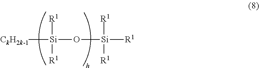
[CkH2k-1][Si](O[Si]([R1])([R1])[R1])([R1])[R1]
